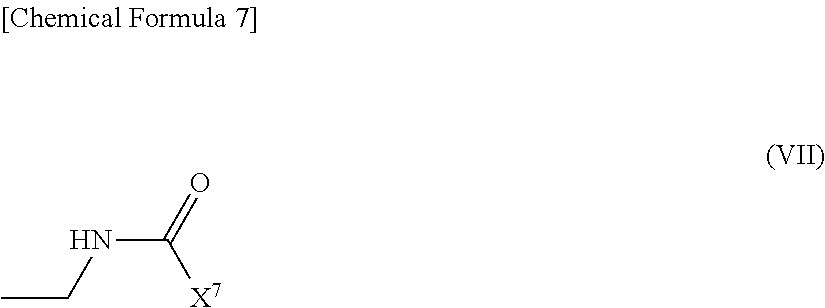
N(C(=O)[X7])CC
